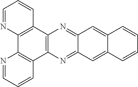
C1=NC2=C(C=C1)C1=C(C3=C2N=CC=C3)N=C2C(=N1)C=C1C(=C2)C=CC=C1
